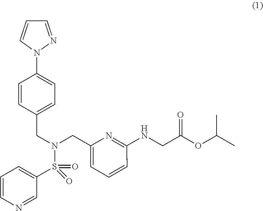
N(CC1=CC=CC(NCC(OC(C)C)=O)=N1)(CC1=CC=C(N2N=CC=C2)C=C1)S(C1=CC=CN=C1)(=O)=O
